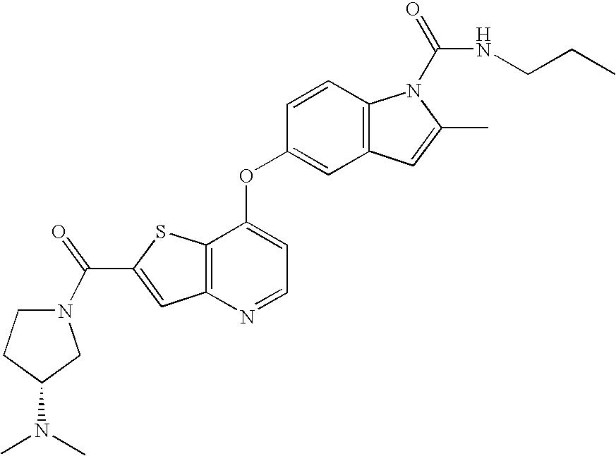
C12=C(C(OC3=CC4=C(C=C3)N(C(=O)NCCC)C(C)=C4)=CC=N1)SC(C(=O)N1CCC(N(C)C)C1)=C2
